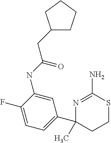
C1(CC(NC2=CC(C3(C)CCSC(N)=N3)=CC=C2F)=O)CCCC1
